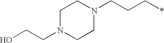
C1N(CCO)CCN(CCC*)C1
